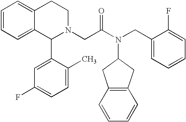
C1=CC=C2C(=C1)CCN(CC(N(CC1=CC=CC=C1F)C1CC3=C(C1)C=CC=C3)=O)C2C1=CC(F)=CC=C1C
